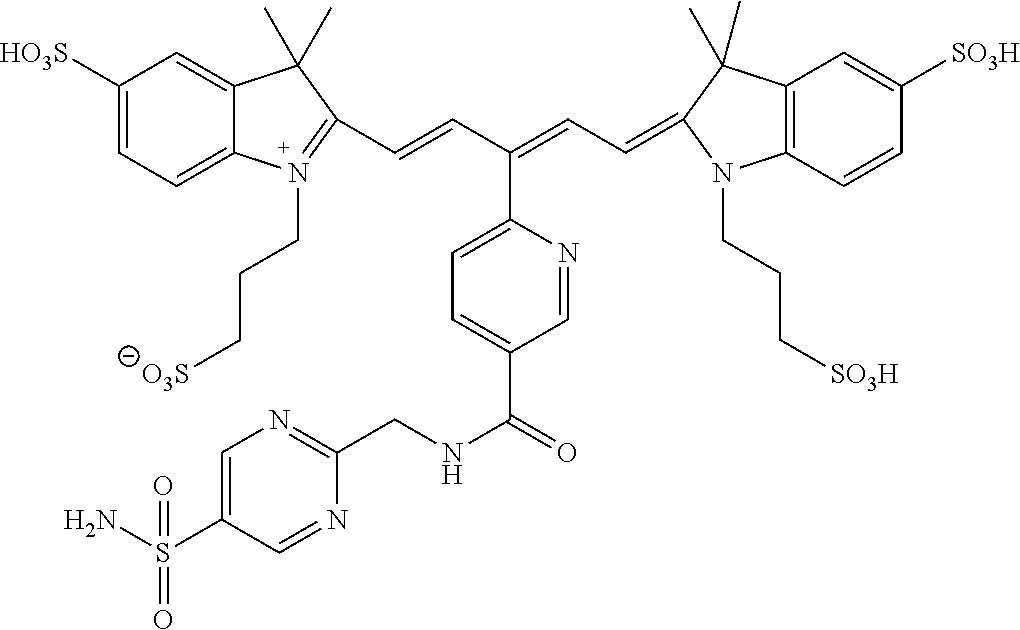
C(=CC(=CC=C1C(C)(C)C2=C(N1CCC[SO3H])C=CC([SO3H])=C2)C1=CC=C(C(=O)NCC2=NC=C(S(N)(=O)=O)C=N2)C=N1)C1=[N+](CCC[O3S])C2=CC=C([HO3S])C=C2C1(C)C
